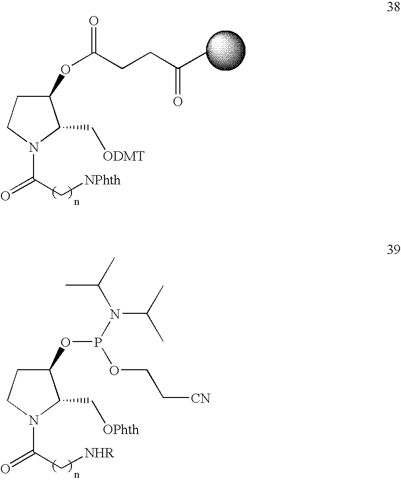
C1(OC(CCC(C)=O)=O)CCN(C(C[NPhth])=O)C1C[ODMT].C1(OP(N(C(C)C)C(C)C)OCC[CN])CCN(C(C[NHR])=O)C1C[OPhth]
